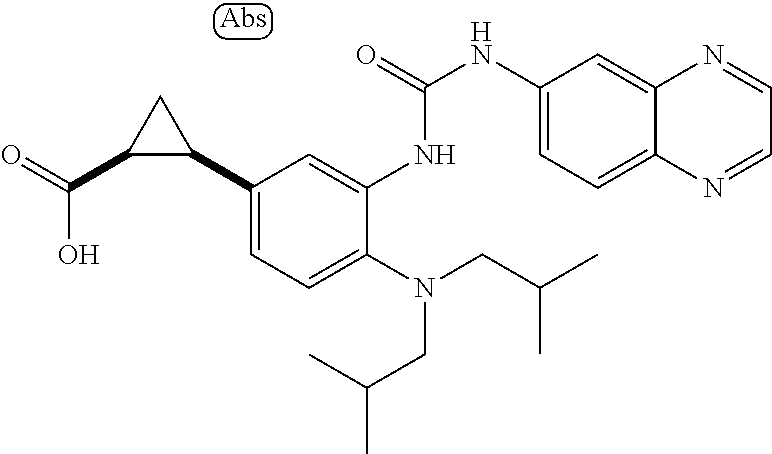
C1(NC(NC2=CC(C3CC3C(=O)O)=CC=C2N(CC(C)C)CC(C)C)=O)=CC=C2C(=C1)N=CC=N2
